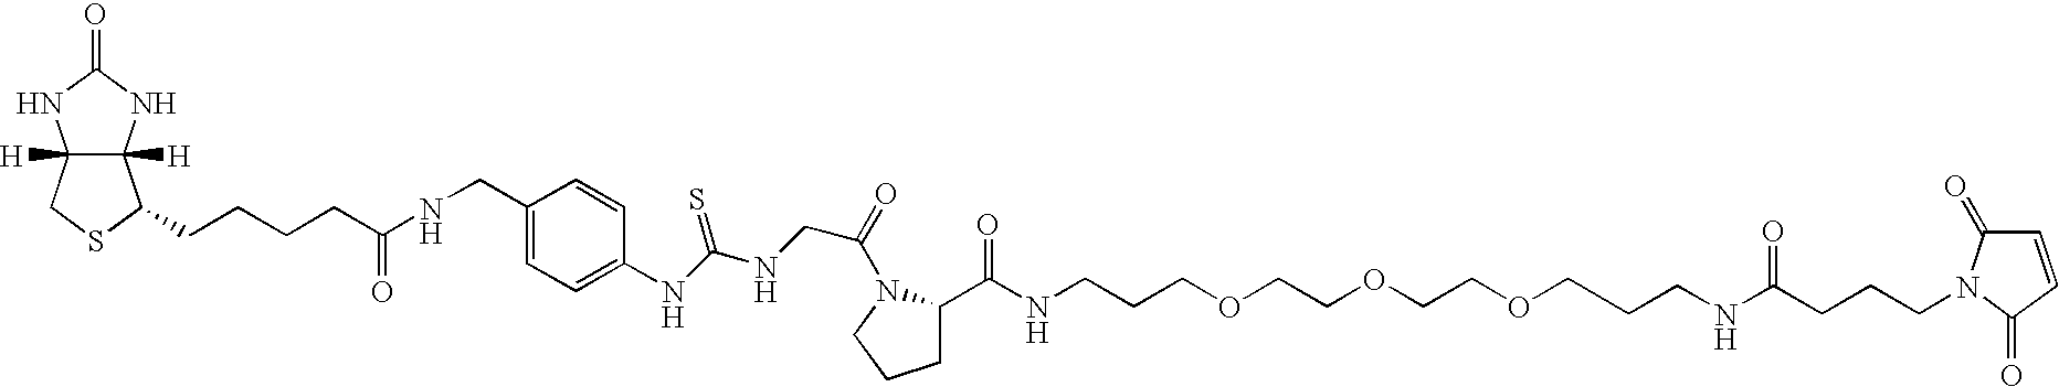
C12([H])C([H])(NC(=O)N1)C(CCCCC(NCC1=CC=C(NC(NCC(N3C(C(NCCCOCCOCCOCCCNC(=O)CCCN4C(=O)C=CC4=O)=O)CCC3)=O)=S)C=C1)=O)SC2
